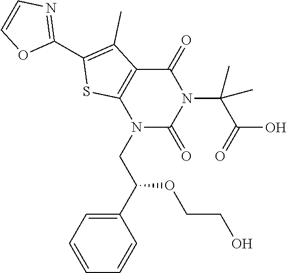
N1(CC(C2=CC=CC=C2)OCCO)C(=O)N(C(C(=O)O)(C)C)C(=O)C2=C1SC(C1=NC=CO1)=C2C
